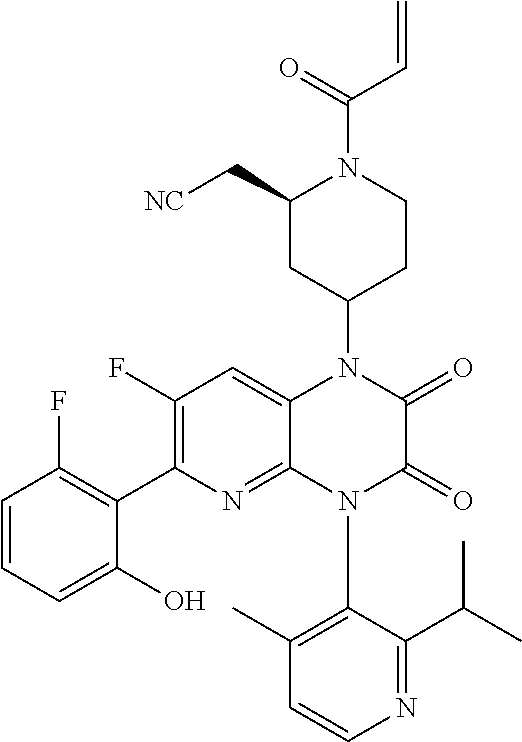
C1=CC=C(O)C(C2=C(F)C=C3C(=N2)N(C2=C(C)C=CN=C2C(C)C)C(=O)C(=O)N3C2CCN(C(=O)C=C)C(C[NC])C2)=C1F
